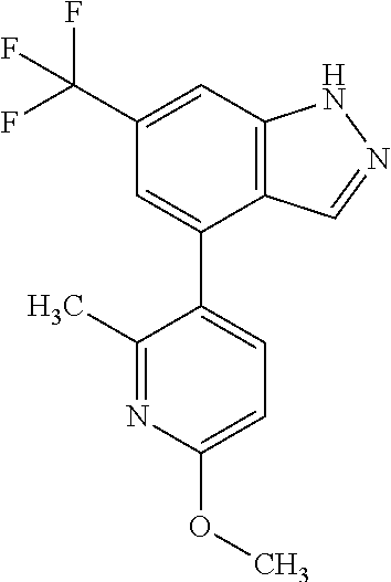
C12=C(C=C(C(F)(F)F)C=C1C1=CC=C(OC)N=C1C)NN=C2
